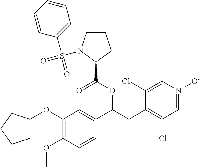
C1(OC2CCCC2)=C(OC)C=CC(C(CC2=C(Cl)C=[N+]([O-])C=C2Cl)OC(C2CCCN2S(=O)(C2=CC=CC=C2)=O)=O)=C1
